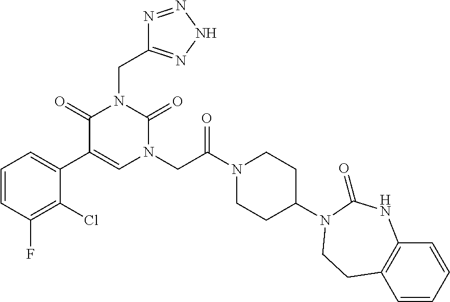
C1=CC(F)=C(Cl)C(C2=CN(CC(N3CCC(N4C(=O)NC5=C(C=CC=C5)CC4)CC3)=O)C(=O)N(CC3=NNN=N3)C2=O)=C1
